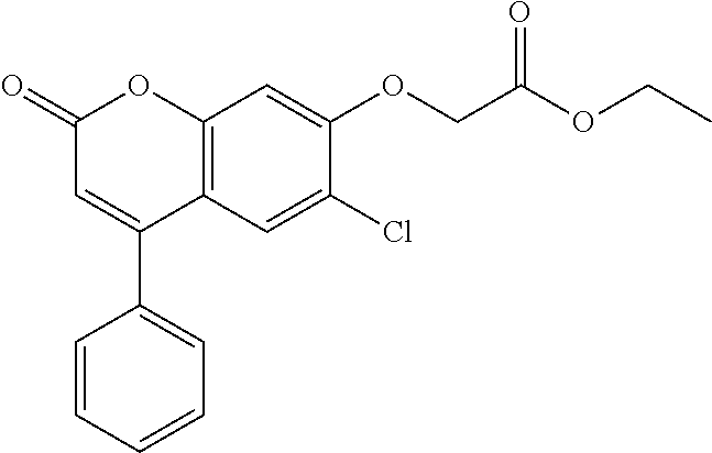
C12=C(C=C(Cl)C(OCC(OCC)=O)=C1)C(C1=CC=CC=C1)=CC(=O)O2
